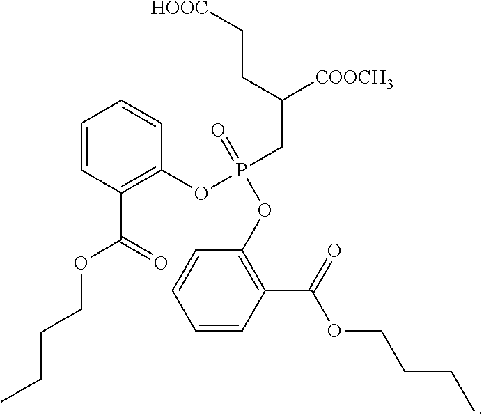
C1=CC(C(=O)OCCCC)=C(OP(CC([COOCH3])CC[HOOC])(=O)OC2=C(C(OCCCC)=O)C=CC=C2)C=C1
